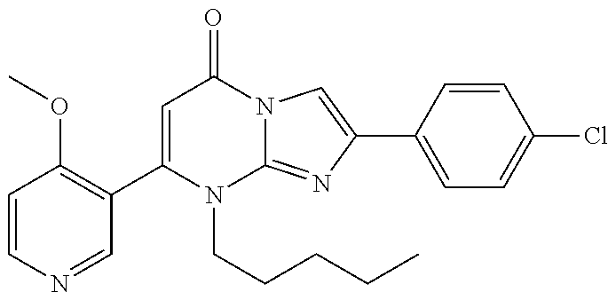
C1=CC(OC)=C(C2=CC(=O)N3C(=NC(C4=CC=C(Cl)C=C4)=C3)N2CCCCC)C=N1
